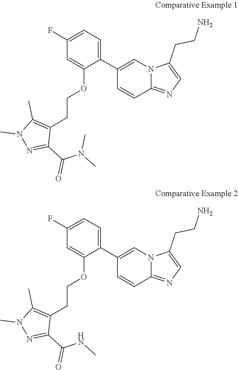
C1(F)=CC=C(C2=CN3C(=NC=C3CCN)C=C2)C(OCCC2=C(C)N(C)N=C2C(=O)N(C)C)=C1.C1(F)=CC=C(C2=CN3C(=NC=C3CCN)C=C2)C(OCCC2=C(C)N(C)N=C2C(=O)NC)=C1
